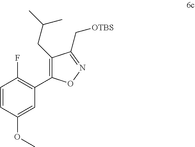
C1=CC(OC)=CC(C2=C(CC(C)C)C(C[OTBS])=NO2)=C1F
